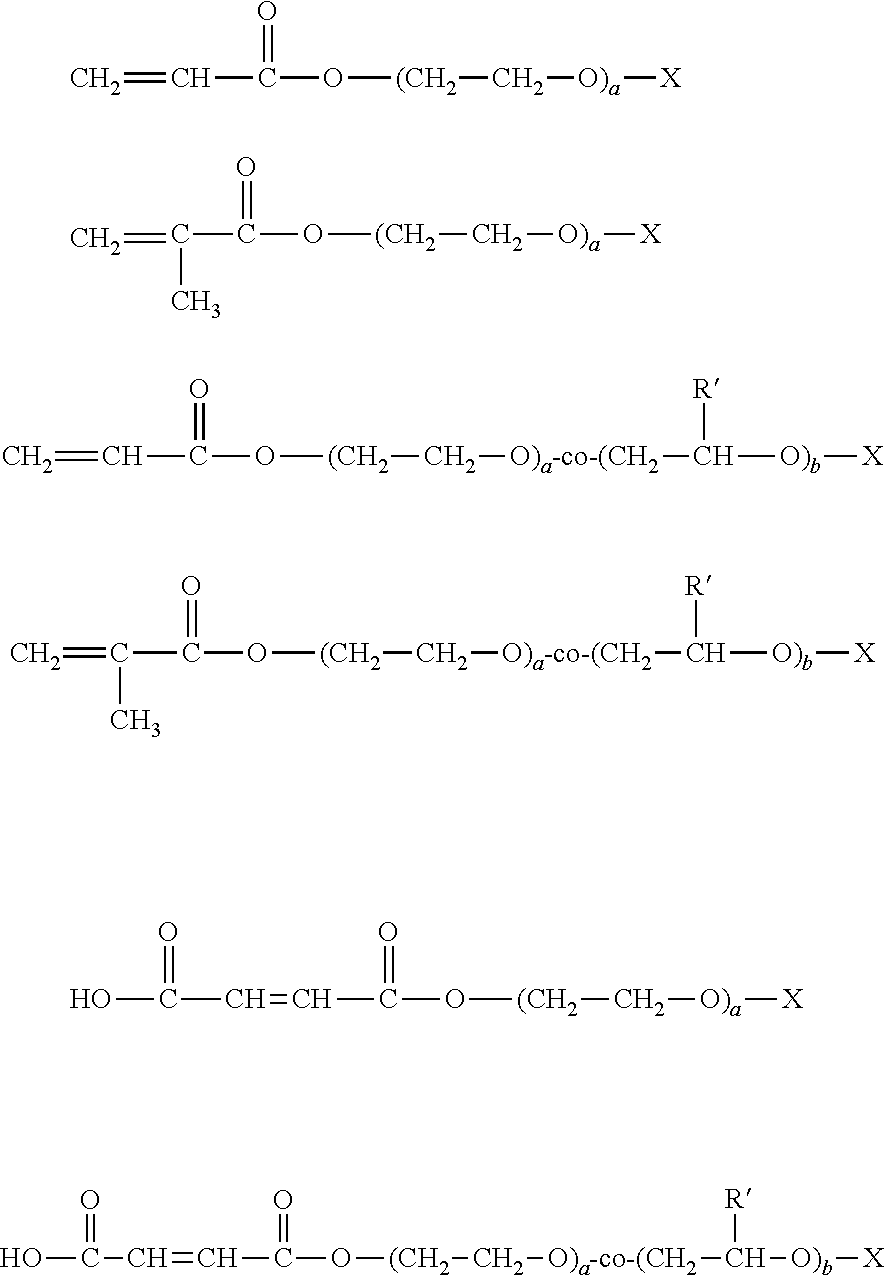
C=CC(=O)O[(CH2]C[O)a][X].C=C(C(O[(CH2]C[O)a][X])=O)C.C=CC(=O)O[(CH2]C[O)a-co-(CH2]C([O)b][X])[R].C=C(C(=O)O[(CH2]C[O)a-co-(CH2]C([O)b][X])[R])C.OC(C=CC(O[(CH2]C[O)a][X])=O)=O.OC(C=CC(O[(CH2]C[O)a-co-(CH2]C([O)b][X])[R])=O)=O
